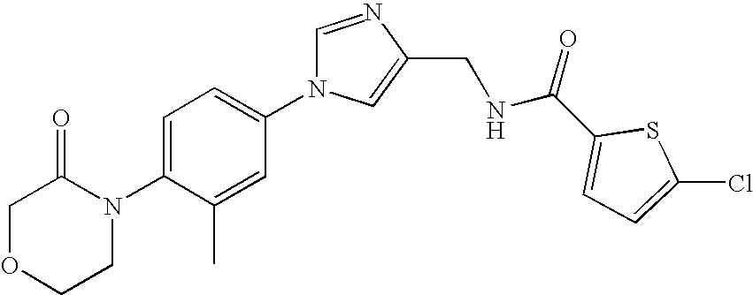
C1OCCN(C2=CC=C(N3C=NC(CNC(C4=CC=C(Cl)S4)=O)=C3)C=C2C)C1=O
